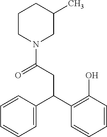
C1=CC(C(C2=C(O)C=CC=C2)CC(N2CC(C)CCC2)=O)=CC=C1
